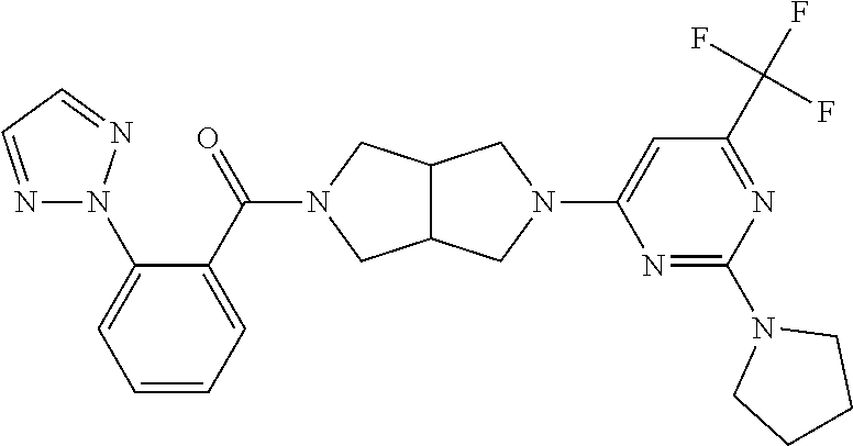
C12C(CN(C3=CC(C(F)(F)F)=NC(N4CCCC4)=N3)C1)CN(C(=O)C1=CC=CC=C1N1N=CC=N1)C2
